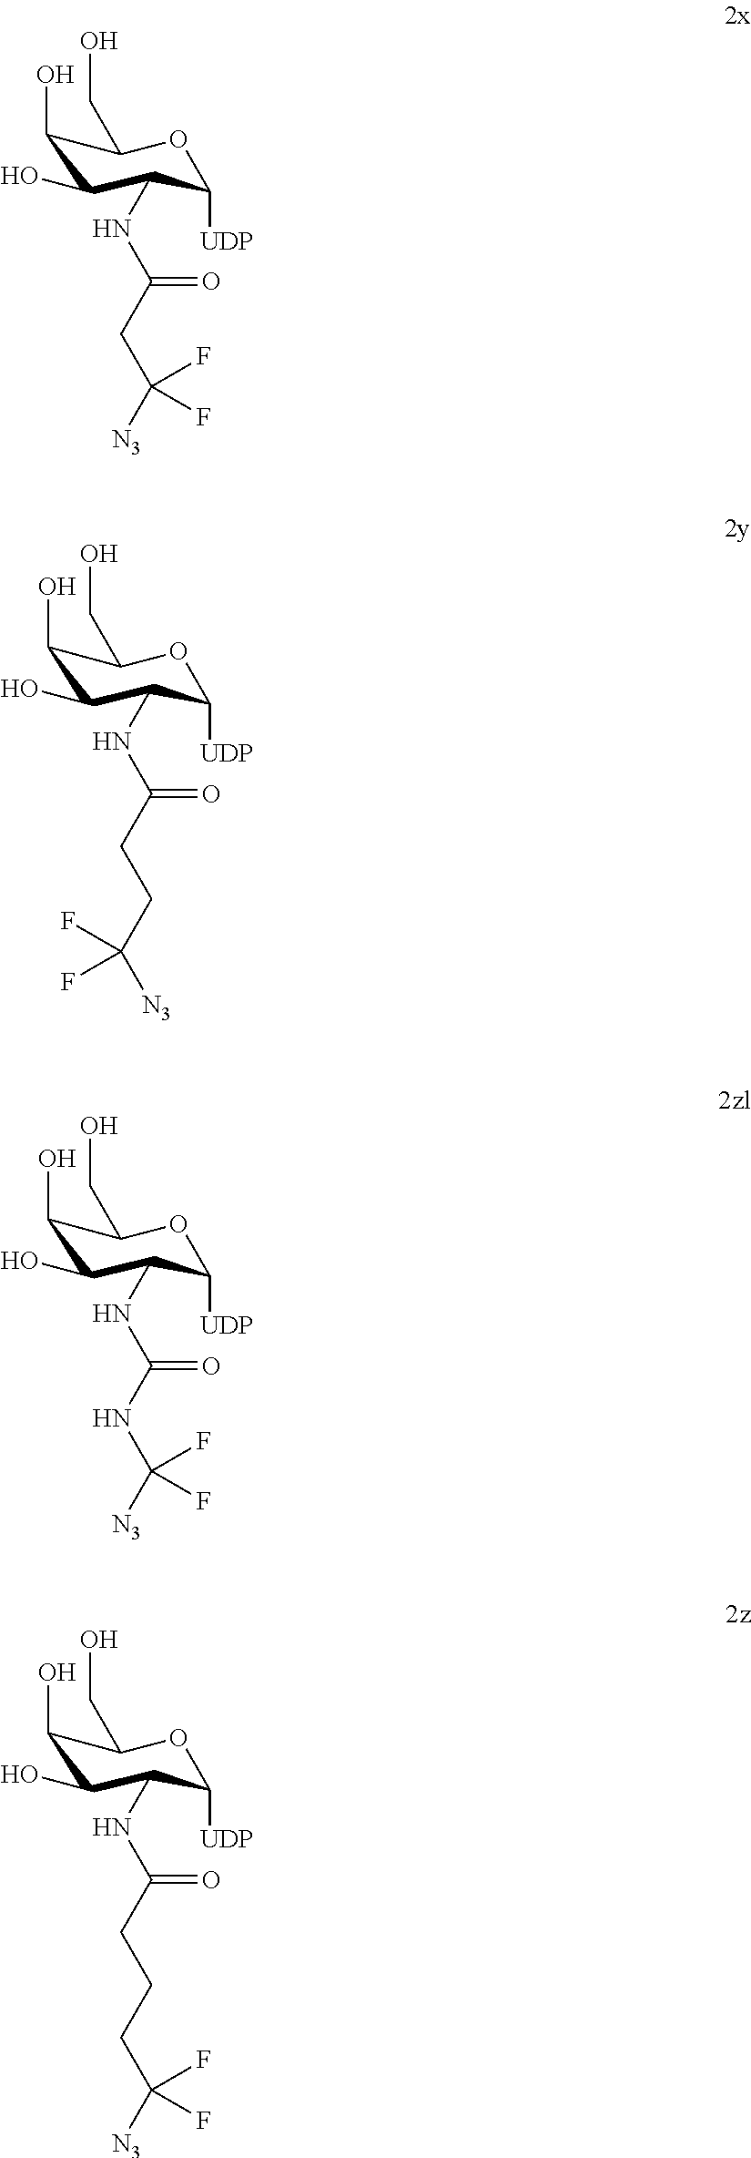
C1(O)C(O)C(NC(=O)CC([N3])(F)F)C([UDP])OC1CO.C1(O)C(O)C(NC(=O)CCC([N3])(F)F)C([UDP])OC1CO.C1(O)C(O)C(NC(=O)NC([N3])(F)F)C([UDP])OC1CO.C1(O)C(O)C(NC(=O)CCCC([N3])(F)F)C([UDP])OC1CO
